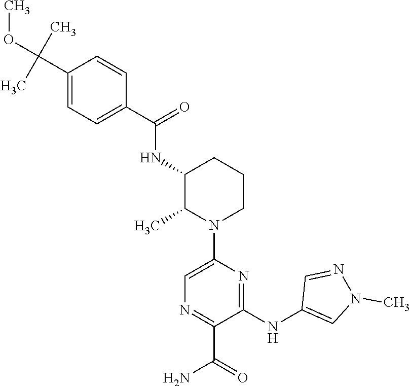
C1(NC2=CN(C)N=C2)=NC(N2CCCC(NC(C3=CC=C(C(OC)(C)C)C=C3)=O)C2C)=CN=C1C(=O)N
